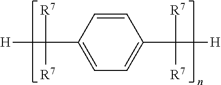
C1=CC(C([H])([R7])[R7])=CC=C1C([R7])([R7])[H]
